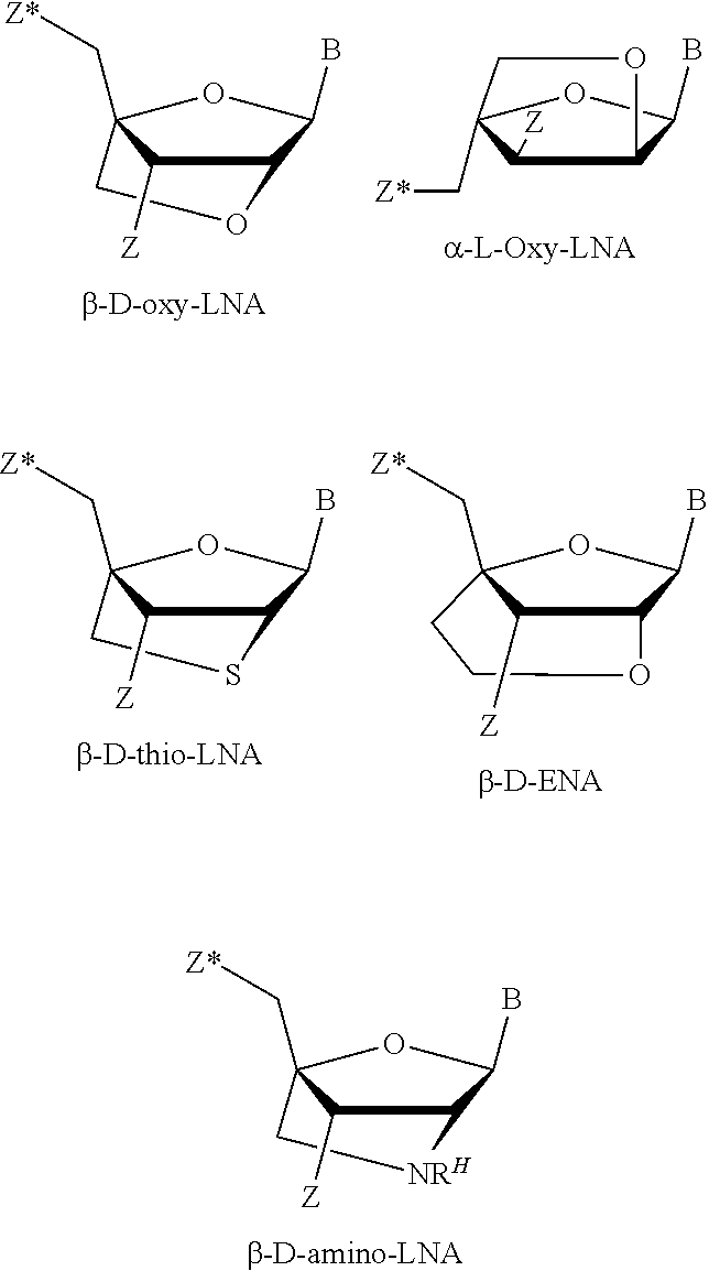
C1(B)C2OCC(C[Z*])(O1)C2[Z].C1(B)C2C([Z])C(C[Z*])(O1)CO2.C1(B)C2SCC(C[Z*])(O1)C2[Z].C1(B)C2OCCC(C[Z*])(O1)C2[Z].C1(B)C2[NRH]CC(C[Z*])(O1)C2[Z]
